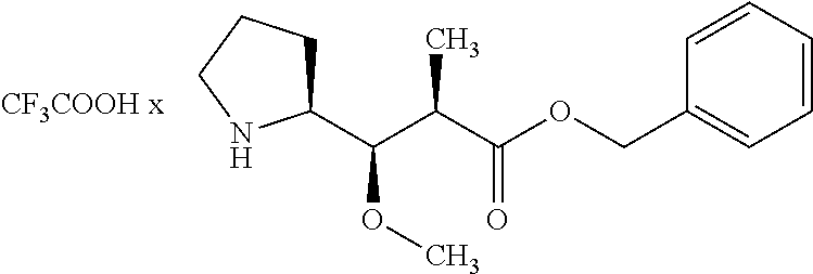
C1=CC=CC(COC(C(C(C2CCCN2)OC)C)=O)=C1
